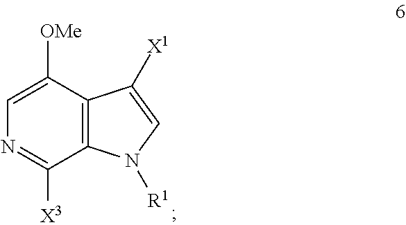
C1([OMe])=CN=C([X3])C2=C1C([X1])=CN2[R1]
